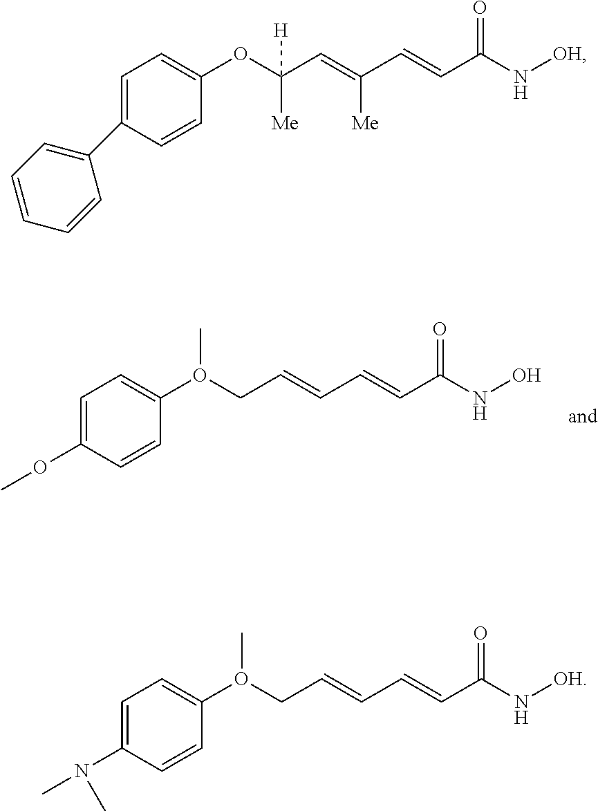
C1=C(OC)C=CC(O(CC=CC=CC(NO)=O)C)=C1.C1=C(C2=CC=CC=C2)C=CC(OC(C=C(C=CC(N[OH])=O)[Me])([Me])[H])=C1.C1=C(N(C)C)C=CC(O(CC=CC=CC(N[OH])=O)C)=C1
